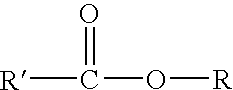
C([R])(O[R])=O
